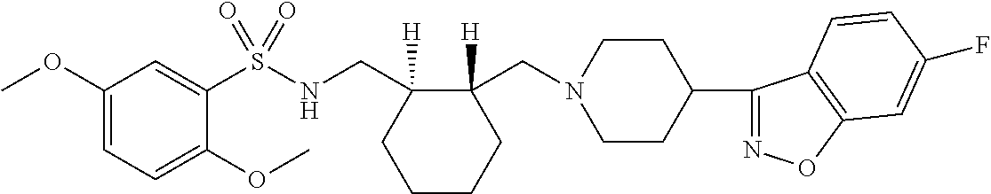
COC1=CC=C(OC)C(S(NCC2([H])C(CN3CCC(C4=NOC5=C4C=CC(F)=C5)CC3)([H])CCCC2)(=O)=O)=C1
